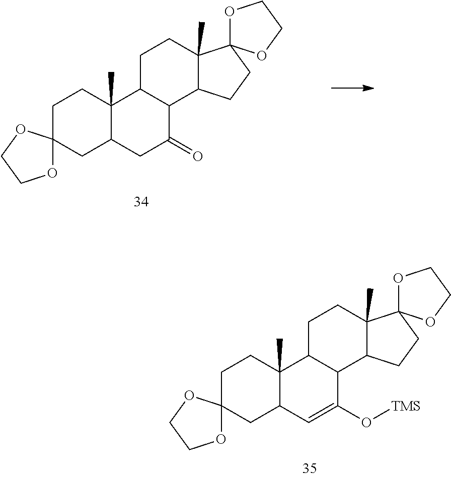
C1CC2(C)C(CC13OCCO3)CC(=O)C1C2CCC2(C)C1CCC21OCCO1.C1CC2(C)C(CC13OCCO3)C=C(O[TMS])C1C2CCC2(C)C1CCC21OCCO1
